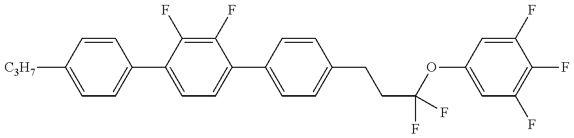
C1=C([C3H7])C=CC(C2=CC=C(C3=CC=C(CCC(OC4=CC(F)=C(F)C(F)=C4)(F)F)C=C3)C(F)=C2F)=C1
